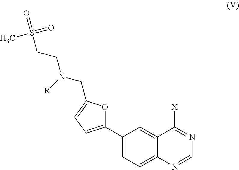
C1(C2=CC=C3C(=C2)C([X])=NC=N3)=CC=C(CN(CCS(=O)(=O)C)[R])O1
